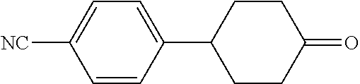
C1=CC(C2CCC(=O)CC2)=CC=C1[NC]
